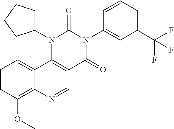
C1=CC(OC)=C2C(=C1)C1=C(C=N2)C(=O)N(C2=CC(C(F)(F)F)=CC=C2)C(=O)N1C1CCCC1
